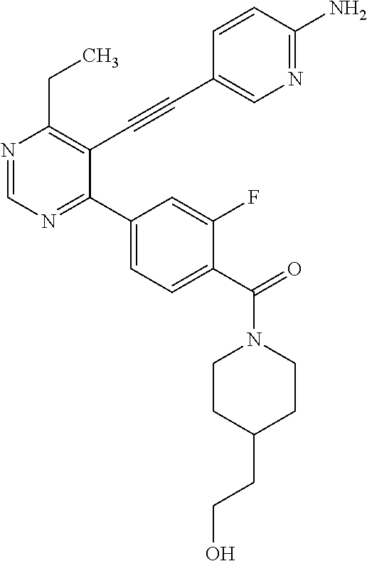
N1=CN=C(C2=CC=C(C(=O)N3CCC(CCO)CC3)C(F)=C2)C(C#CC2=CN=C(N)C=C2)=C1CC
